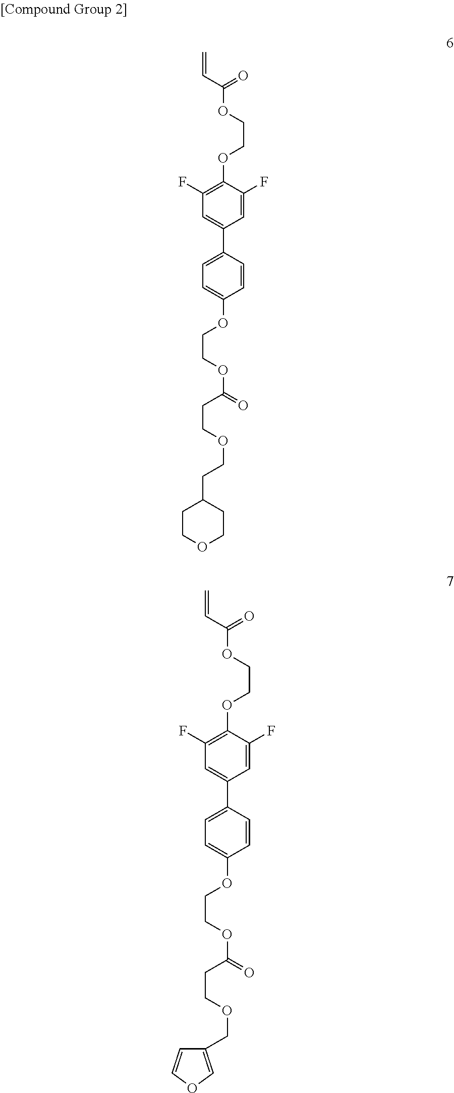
C1=CC(C2=CC(F)=C(OCCOC(C=C)=O)C(F)=C2)=CC=C1OCCOC(=O)CCOCCC1CCOCC1.C1=CC(C2=CC(F)=C(OCCOC(C=C)=O)C(F)=C2)=CC=C1OCCOC(=O)CCOCC1=COC=C1
